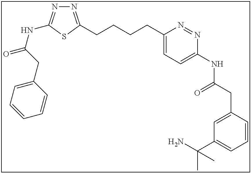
N1=C(CCCCC2=CC=C(NC(CC3=CC(C(N)(C)C)=CC=C3)=O)N=N2)SC(NC(=O)CC2=CC=CC=C2)=N1
